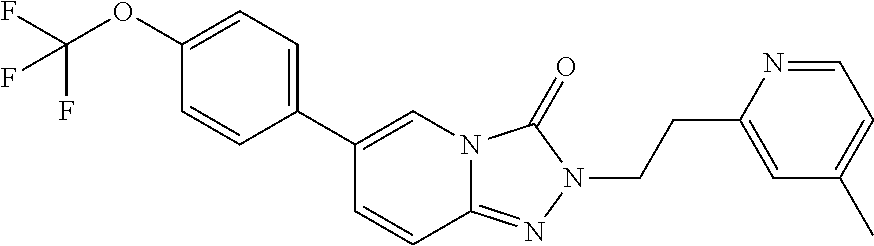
C1=CC2=NN(CCC3=CC(C)=CC=N3)C(=O)N2C=C1C1=CC=C(OC(F)(F)F)C=C1
